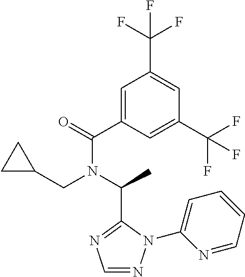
C1(C(=O)N(C(C)C2=NC=NN2C2=CC=CC=N2)CC2CC2)=CC(C(F)(F)F)=CC(C(F)(F)F)=C1
